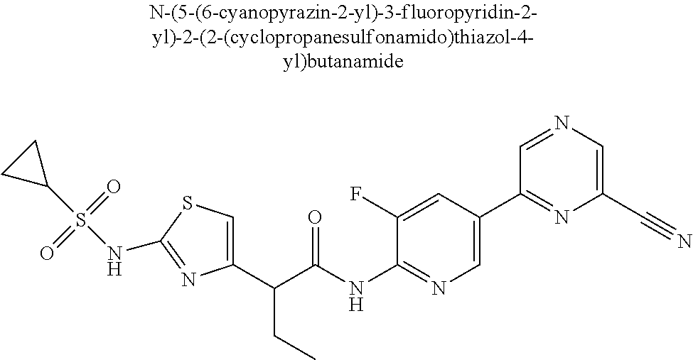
C1(C(C(NC2=NC=C(C3=NC(C#N)=CN=C3)C=C2F)=O)CC)=CSC(NS(C2CC2)(=O)=O)=N1
